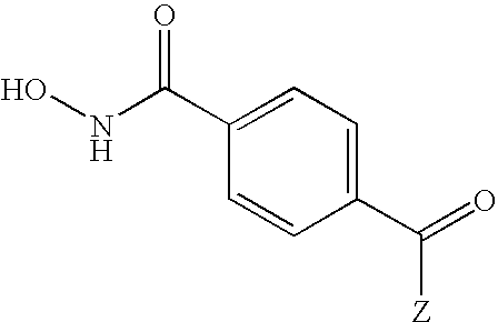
ONC(C1=CC=C(C(=O)[Z])C=C1)=O
